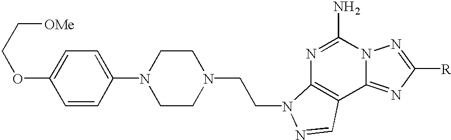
C1=CC(N2CCN(CCN3C4=C(C5=NC([R])=NN5C(N)=N4)C=N3)CC2)=CC=C1OCC[OMe]
